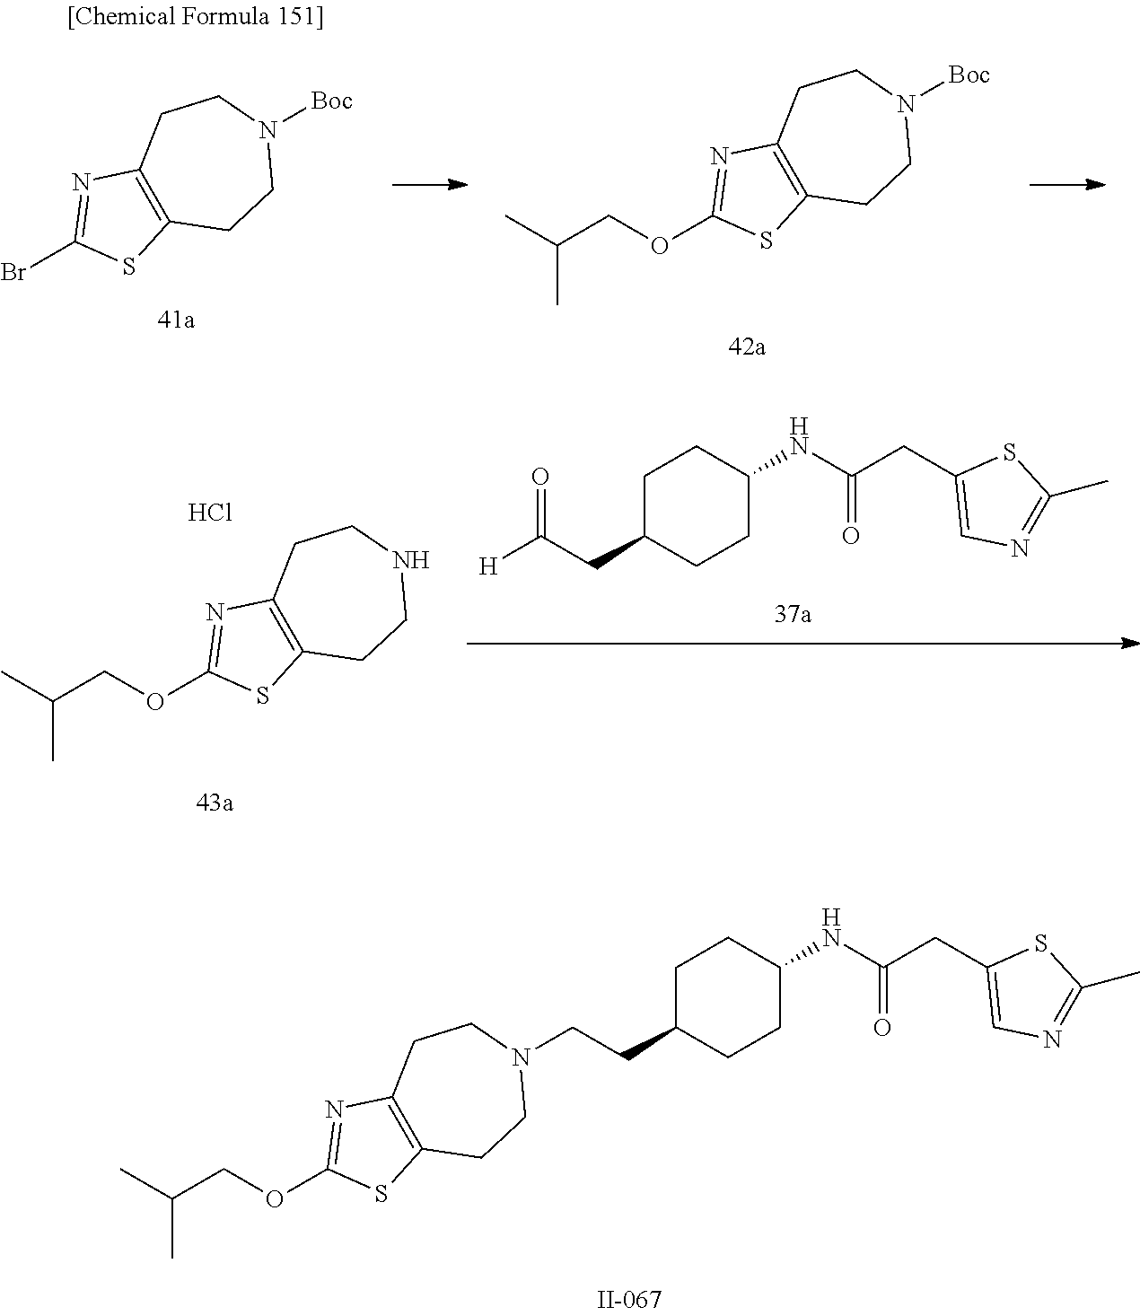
C(NC1CCC(CC([H])=O)CC1)(=O)CC1=CN=C(C)S1.C12=C(CCNCC1)N=C(OCC(C)C)S2.Cl.C(NC1CCC(CCN2CCC3=C(CC2)N=C(OCC(C)C)S3)CC1)(=O)CC1=CN=C(C)S1.C12=C(CCN([Boc])CC1)N=C(OCC(C)C)S2.C12=C(CCN([Boc])CC1)N=C(Br)S2
